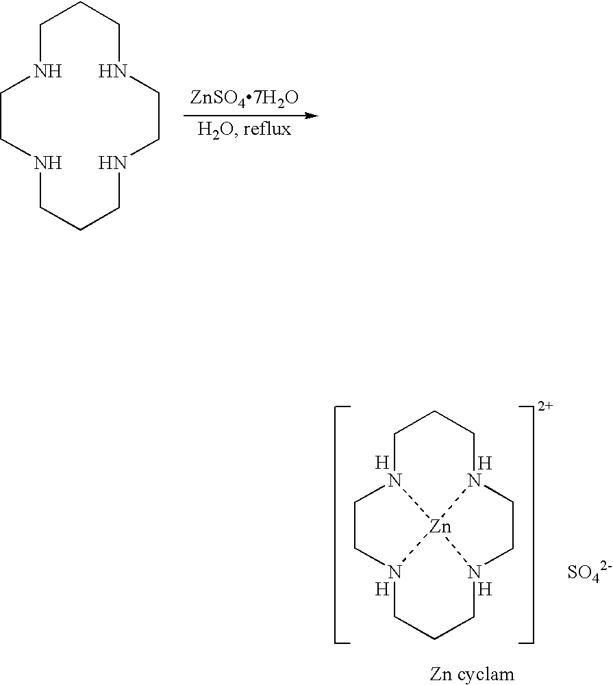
[ZnSO47H2O].C1NCCNCCCNCCNCC1.C1N2CCN3CCCN4CCN(CC1)[Zn]234.[SO42-].[H].[H].[H].[H]
